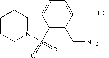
C1(S(N2CCCCC2)(=O)=O)=C(CN)C=CC=C1.Cl
